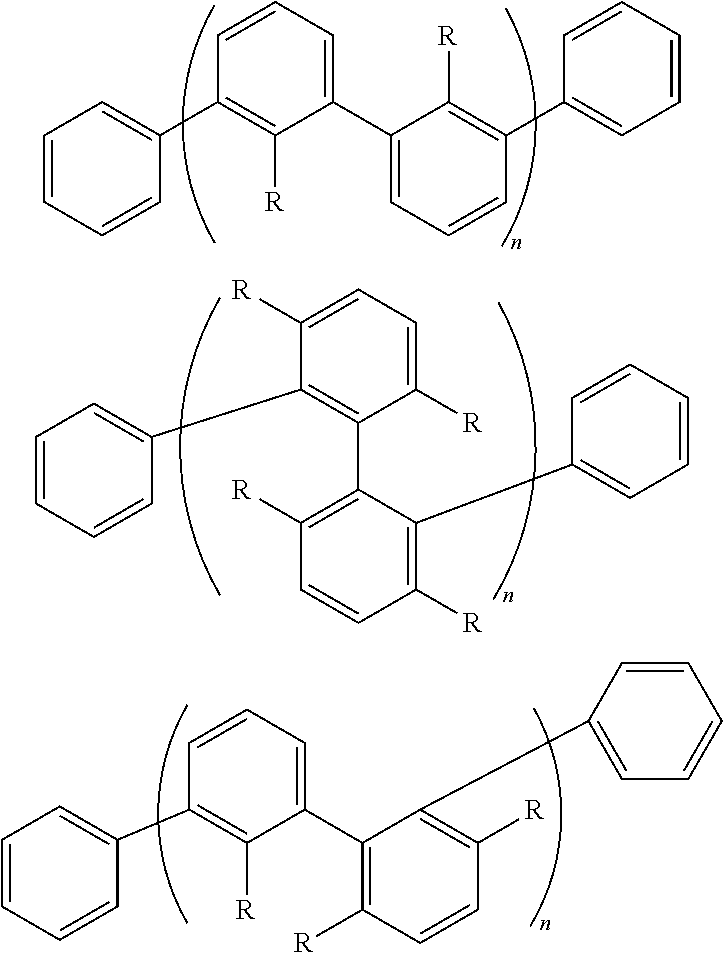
C1=CC=CC(C2=C([R])C(C3=CC=CC(C4=CC=CC=C4)=C3[R])=CC=C2)=C1.C1=CC=CC(C2=C(C3=C([R])C=CC([R])=C3C3=CC=CC=C3)C([R])=CC=C2[R])=C1.C1=CC=CC(C2=C([R])C(C3=C([R])C=CC([R])=C3C3=CC=CC=C3)=CC=C2)=C1
